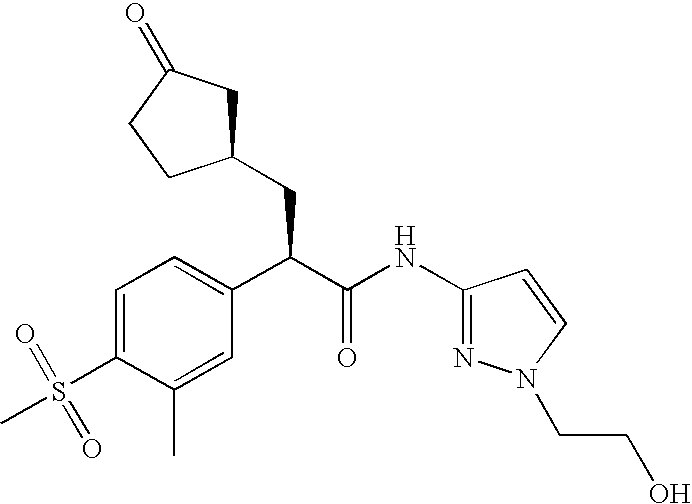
C1=C(S(=O)(C)=O)C(C)=CC(C(C(NC2=NN(CCO)C=C2)=O)CC2CC(=O)CC2)=C1
